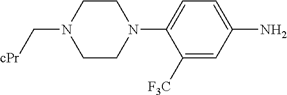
C1([F3C])=CC(N)=CC=C1N1CCN(C[cPr])CC1
